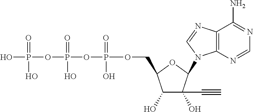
C1(O)C(O)(C#C)C(N2C3=C(N=C2)C(N)=NC=N3)OC1COP(OP(OP(O)(=O)O)(=O)O)(=O)O
